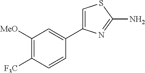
C1([MeO])=C([F3C])C=CC(C2=CSC(N)=N2)=C1
